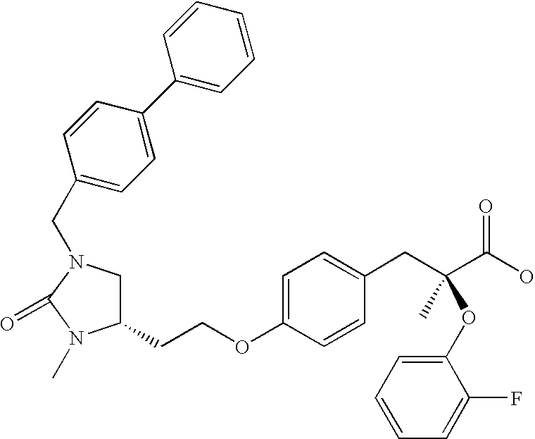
C1C(CCOC2=CC=C(CC(C(O)=O)(C)OC3=CC=CC=C3F)C=C2)N(C)C(=O)N1CC1=CC=C(C2=CC=CC=C2)C=C1
